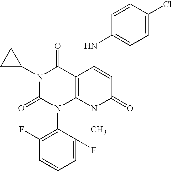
N1(C2CC2)C(=O)N(C2=C(F)C=CC=C2F)C2=C(C1=O)C(NC1=CC=C(Cl)C=C1)=CC(=O)N2C
